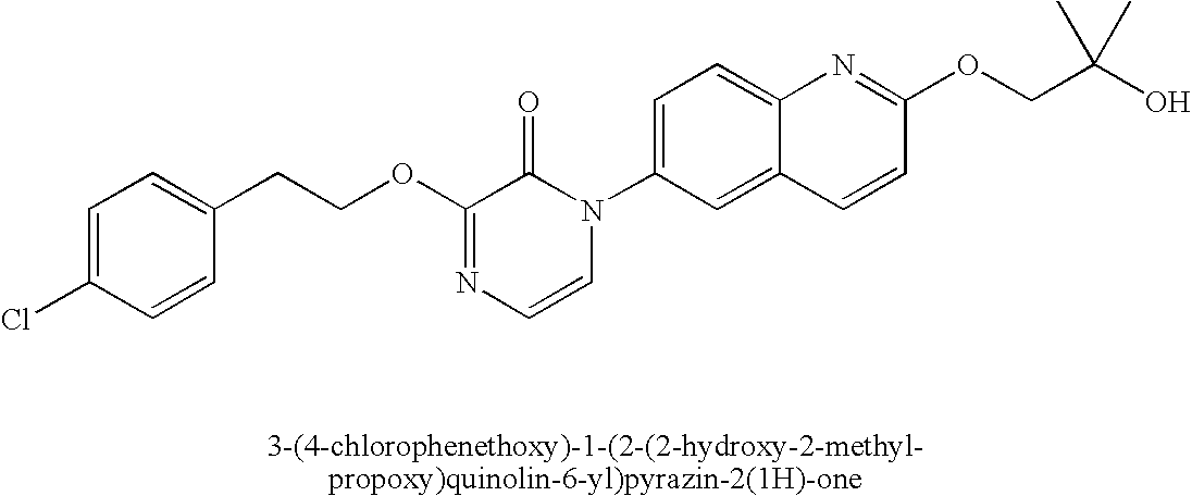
C(OC1=NC=CN(C2=CC=C3C(=C2)C=CC(OCC(O)(C)C)=N3)C1=O)CC1=CC=C(Cl)C=C1
